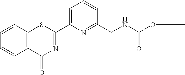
C1=C(C2=NC(=O)C3=C(S2)C=CC=C3)N=C(CNC(OC(C)(C)C)=O)C=C1
